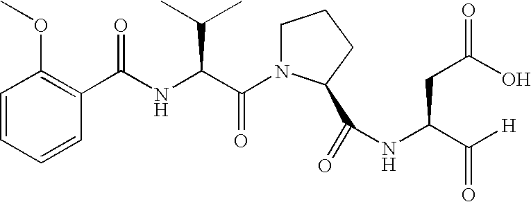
C1=CC=CC(OC)=C1C(NC(C(N1CCCC1C(=O)NC(CC(O)=O)C([H])=O)=O)C(C)C)=O
